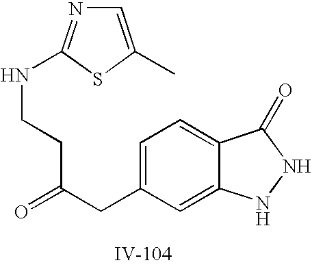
C1=C(CC(CCNC2=NC=C(C)S2)=O)C=C2C(=C1)C(=O)NN2
